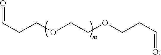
C(COCCOCCC=O)C=O
